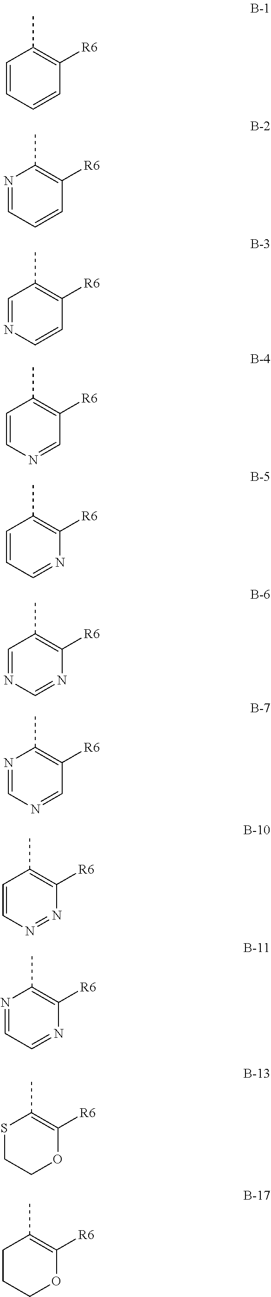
C1=CC=CC([R6])=C1C.N1=CC=CC([R6])=C1C.C1=NC=CC([R6])=C1C.C1=CN=CC([R6])=C1C.C1=CC=NC([R6])=C1C.C1=NC=NC([R6])=C1C.N1=CN=CC([R6])=C1C.C1=CN=NC([R6])=C1C.N1=CC=NC([R6])=C1C.S1CCOC([R6])=C1C.C1CCOC([R6])=C1C
